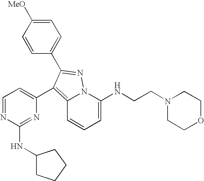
C1=C(NCCN2CCOCC2)N2C(=C(C3=CC=NC(NC4CCCC4)=N3)C(C3=CC=C([MeO])C=C3)=N2)C=C1
